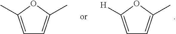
C1=C(C)OC(C)=C1.C1=C([H])OC(C)=C1
